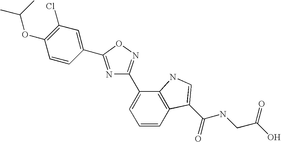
N1=C(C2=CC(Cl)=C(OC(C)C)C=C2)ON=C1C1=CC=CC2=C1NC=C2C(NCC(O)=O)=O
